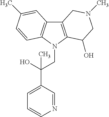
C12=C(N(CC(C3=CC=CN=C3)(O)C)C3=C1C=C(C)C=C3)C(O)CN(C)C2
